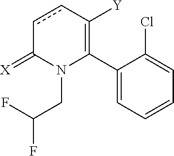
C1(C2=C([Y])ccC(=[X])N2CC(F)F)=CC=CC=C1Cl
